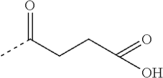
CC(CCC(=O)O)=O
